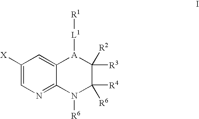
C1([X])=CN=C2C(=C1)[A]([L1][R1])C([R3])([R2])C([R6])([R4])N2[R6]
